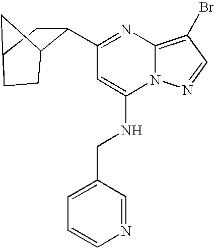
C1(C2C3CC(C2)CC3)=NC2=C(Br)C=NN2C(NCC2=CC=CN=C2)=C1
